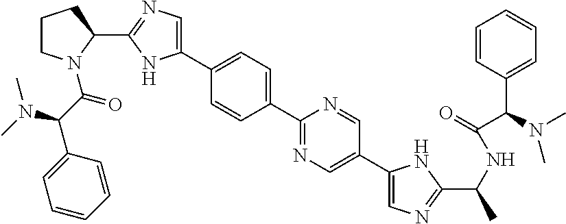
C1(C2N(C(C(C3=CC=CC=C3)N(C)C)=O)CCC2)=NC=C(C2=CC=C(C3=NC=C(C4=CN=C(C(C)NC(=O)C(C5=CC=CC=C5)N(C)C)N4)C=N3)C=C2)N1
